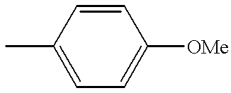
CC1=CC=C([OMe])C=C1
